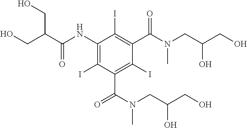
OCC(CO)C(=O)NC1=C(I)C(C(=O)N(CC(CO)O)C)=C(I)C(C(N(CC(CO)O)C)=O)=C1I
